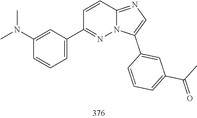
CN(C1=CC(C2=NN3C(=NC=C3C3=CC(C(C)=O)=CC=C3)C=C2)=CC=C1)C
